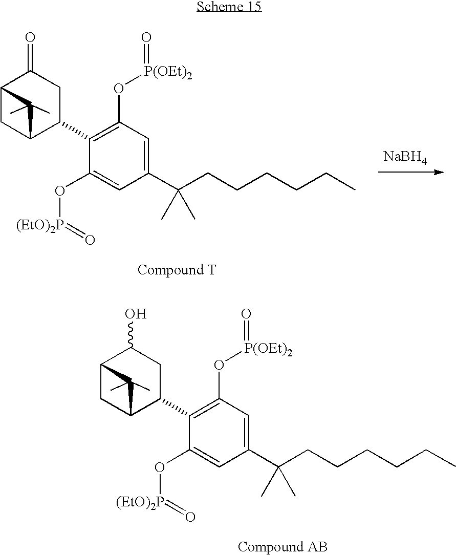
C(C1=CC(O[P(OEt)2]=O)=C(C2C3CC(C(O)C2)C3(C)C)C(O[(EtO)2P]=O)=C1)(CCCCCC)(C)C.C(C1=CC(O[P(OEt)2]=O)=C(C2C3CC(C(=O)C2)C3(C)C)C(O[(EtO)2P]=O)=C1)(CCCCCC)(C)C.[NaBH4]
